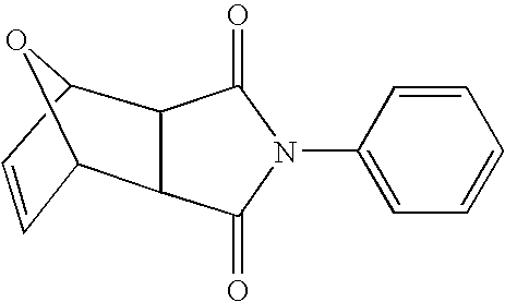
C12C=CC(O1)C1C2C(=O)N(C2=CC=CC=C2)C1=O
